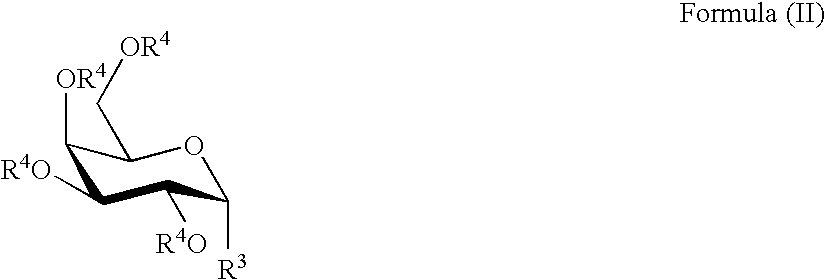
C1([OR4])C([R4O])C([R4O])C([R3])OC1C[OR4]
